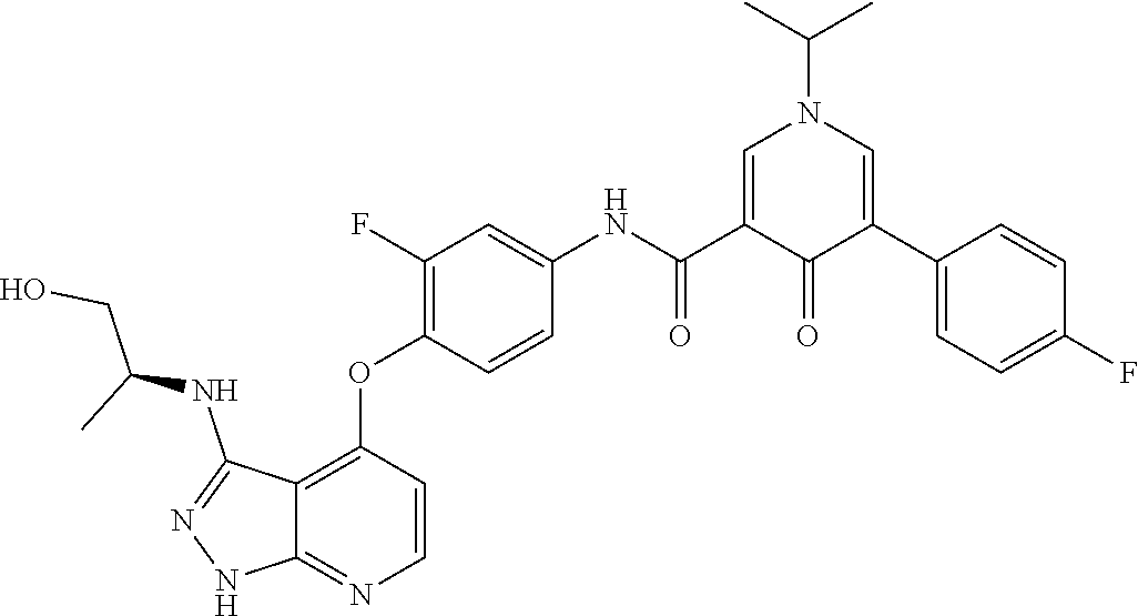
CC(N1C=C(C(NC2=CC(F)=C(OC3=C4C(=NC=C3)NN=C4NC(CO)C)C=C2)=O)C(=O)C(C2=CC=C(F)C=C2)=C1)C
